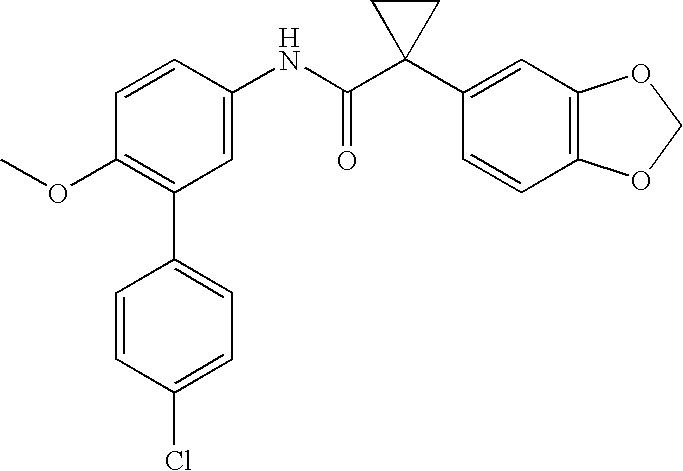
C1(NC(C2(C3=CC4=C(C=C3)OCO4)CC2)=O)=CC(C2=CC=C(Cl)C=C2)=C(OC)C=C1
